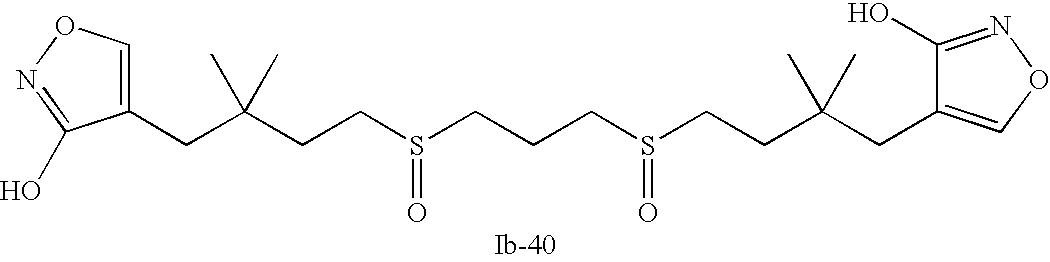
C(C(CCS(CCCS(CCC(CC1=CON=C1O)(C)C)=O)=O)(C)C)C1=CON=C1O
